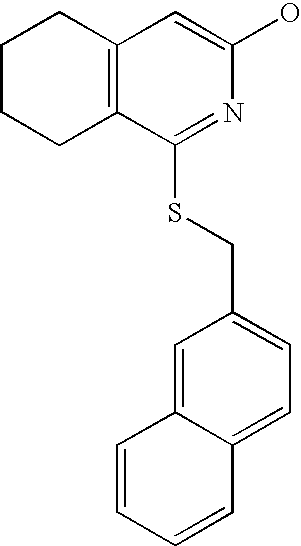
C1CCC2=C(C1)C=C(O)N=C2SCC1=CC=C2C(=C1)C=CC=C2
